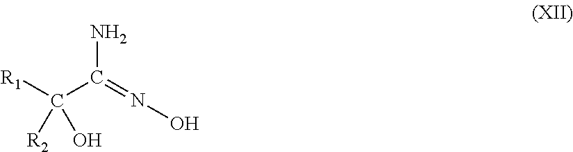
NC(=NO)C([R1])([R2])O
